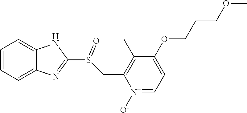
C12=CC=CC=C1N=C(S(CC1=C(C)C(OCCCOC)=CC=[N+]1[O-])=O)N2
